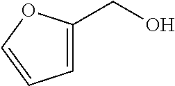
C1=C(CO)OC=C1
